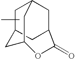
C1C2CC3CC1CC(C2)OC3=O
